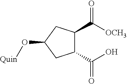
C1(C(=O)O)C(C(=O)[OCH3])CC(O[Quin])C1
